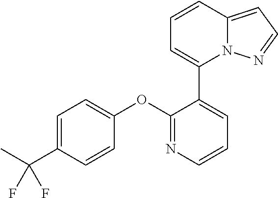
C1=C(C(C)(F)F)C=CC(OC2=NC=CC=C2C2=CC=CC3=CC=NN23)=C1
